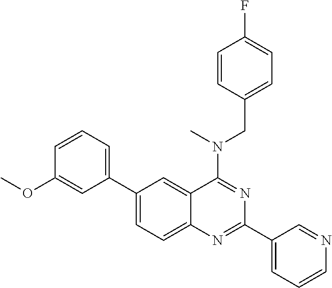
C1(C2=CC=CC(OC)=C2)=CC=C2C(=C1)C(N(C)CC1=CC=C(F)C=C1)=NC(C1=CC=CN=C1)=N2
